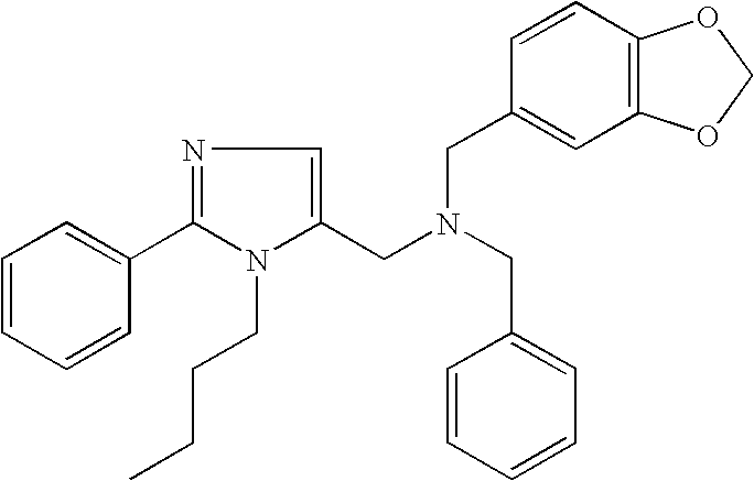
C1=CC=CC(C2=NC=C(CN(CC3=CC=CC=C3)CC3=CC4=C(C=C3)OCO4)N2CCCC)=C1
